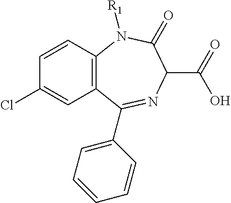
C1=CC2=C(C=C1Cl)C(C1=CC=CC=C1)=NC(C(O)=O)C(=O)N2[R1]
